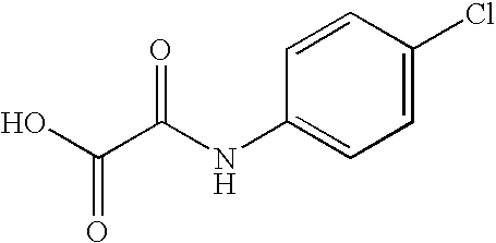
C1=C(Cl)C=CC(NC(C(O)=O)=O)=C1
